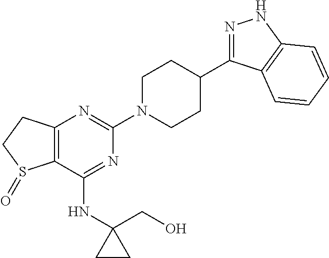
C12=C(C(NC3(CO)CC3)=NC(N3CCC(C4=NNC5=C4C=CC=C5)CC3)=N1)S(=O)CC2
